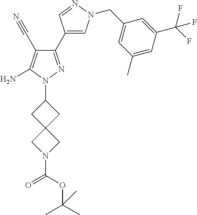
C1(C#N)=C(N)N(C2CC3(C2)CN(C(=O)OC(C)(C)C)C3)N=C1C1=CN(CC2=CC(C)=CC(C(F)(F)F)=C2)N=C1
